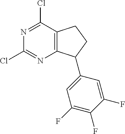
N1=C(Cl)C2=C(N=C1Cl)C(C1=CC(F)=C(F)C(F)=C1)CC2
